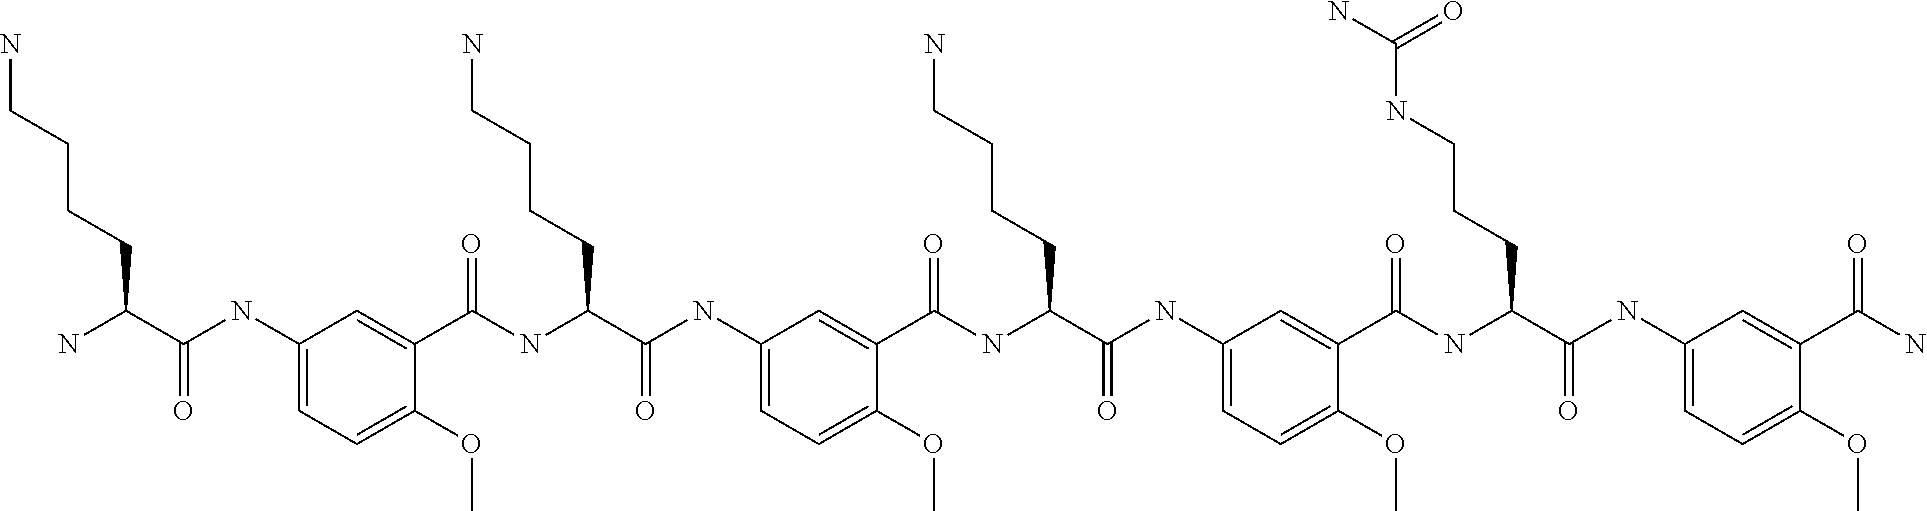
C1(NC(C(N)CCCCN)=O)=CC=C(OC)C(C(NC(C(NC2=CC=C(OC)C(C(NC(C(NC3=CC=C(OC)C(C(NC(C(NC4=CC=C(OC)C(C(N)=O)=C4)=O)CCCNC(N)=O)=O)=C3)=O)CCCCN)=O)=C2)=O)CCCCN)=O)=C1
